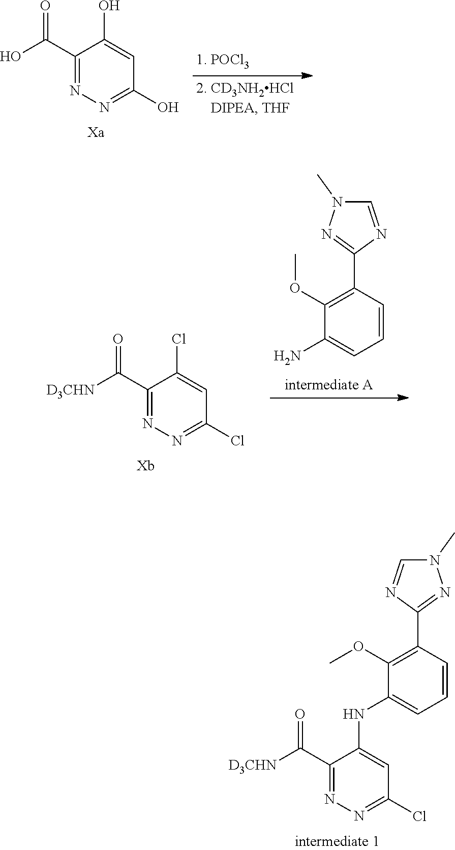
OC(C1=NN=C(O)C=C1O)=O.[D3CHN]C(C1=NN=C(Cl)C=C1Cl)=O.C1(OC)=C(C2=NN(C)C=N2)C=CC=C1N.C1(OC)=C(C2=NN(C)C=N2)C=CC=C1NC1=CC(Cl)=NN=C1C([D3CHN])=O
